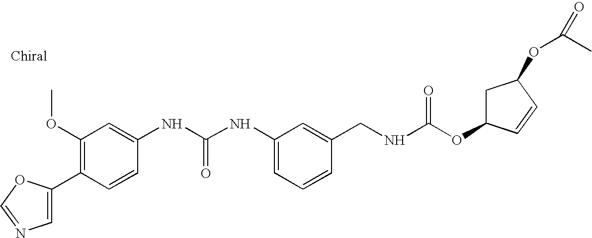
C1(C2=CN=CO2)=C(OC)C=C(NC(NC2=CC=CC(CNC(OC3CC(OC(C)=O)C=C3)=O)=C2)=O)C=C1
